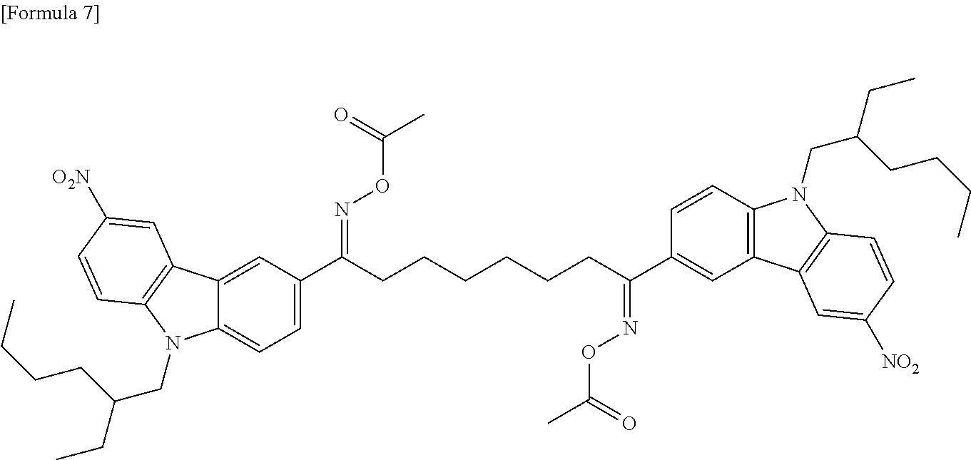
C12=CC=C(C(CCCCCCC(C3=CC4=C(C=C3)N(CC(CCCC)CC)C3=C4C=C([NO2])C=C3)=NOC(=O)C)=NOC(=O)C)C=C1C1=C(N2CC(CCCC)CC)C=CC([O2N])=C1
